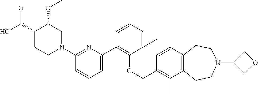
C1(C2=CC=CC(N3CC(OC)C(C(O)=O)CC3)=N2)=C(OCC2=C(C)C3=C(C=C2)CCN(C2COC2)CC3)C(C)=CC=C1
